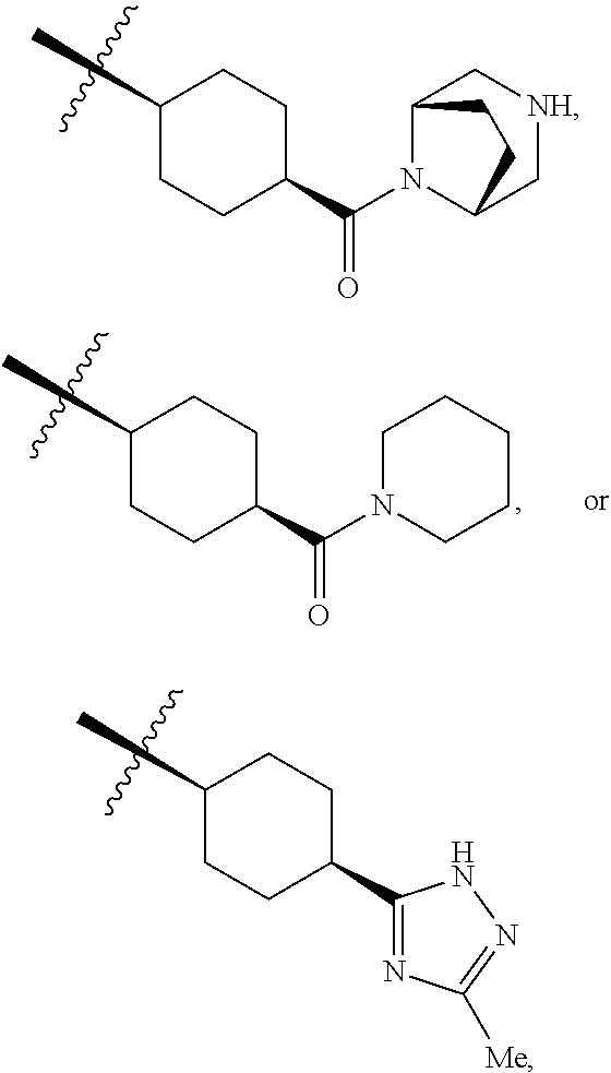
C1CC(C(=O)N2C3C[NH]CC2CC3)CCC1C.C1CC(C2=NC([Me])=NN2)CCC1C.C1CC(C(=O)N2CCCCC2)CCC1C
